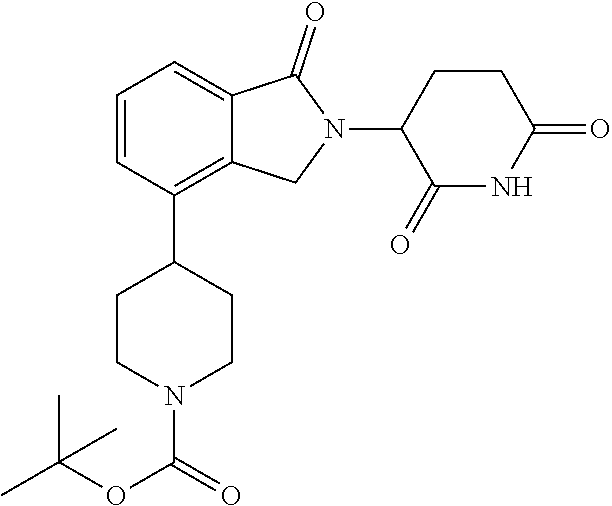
C1=CC(C2CCN(C(=O)OC(C)(C)C)CC2)=C2C(=C1)C(=O)N(C1C(=O)NC(=O)CC1)C2
